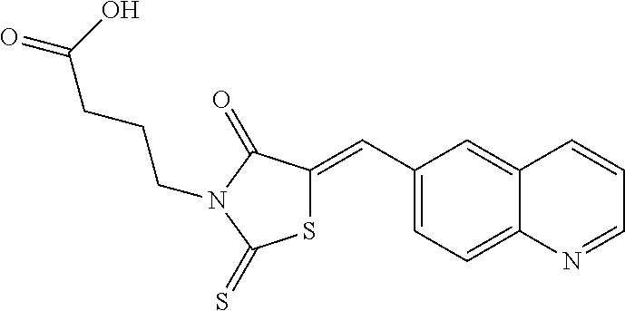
C1(C=C2SC(=S)N(CCCC(=O)O)C2=O)=CC=C2C(=C1)C=CC=N2
